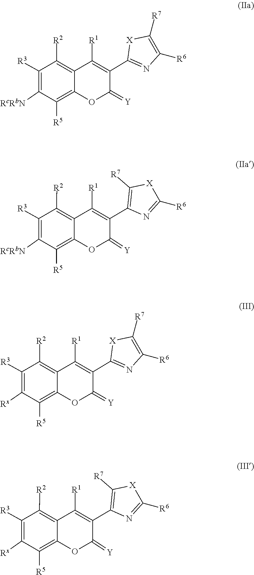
[X]1C([R7])=C([R6])N=C1C1=C([R1])C2=C([R2])C([R3])=C([RcRbN])C([R5])=C2OC1=[Y].C1(C2=C([R1])C3=C([R2])C([R3])=C([RcRbN])C([R5])=C3OC2=[Y])=C([R7])[X]C([R6])=N1.[X]1C([R7])=C([R6])N=C1C1=C([R1])C2=C([R2])C([R3])=C([Rx])C([R5])=C2OC1=[Y].C1(C2=C([R1])C3=C([R2])C([R3])=C([Rx])C([R5])=C3OC2=[Y])=C([R7])[X]C([R6])=N1
